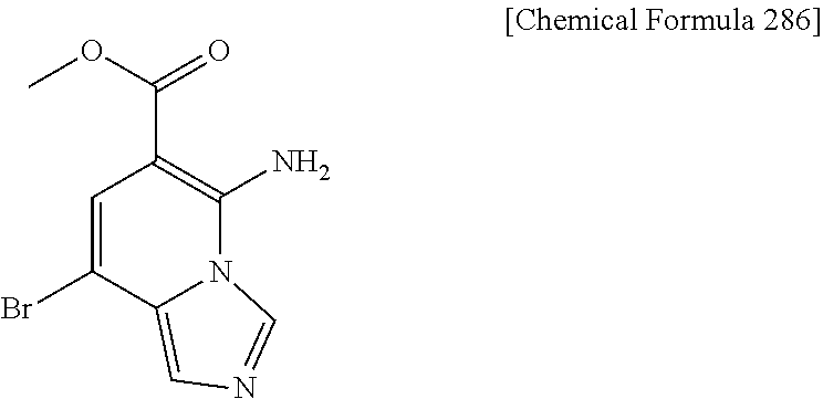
C1(Br)=CC(C(=O)OC)=C(N)N2C1=CN=C2
